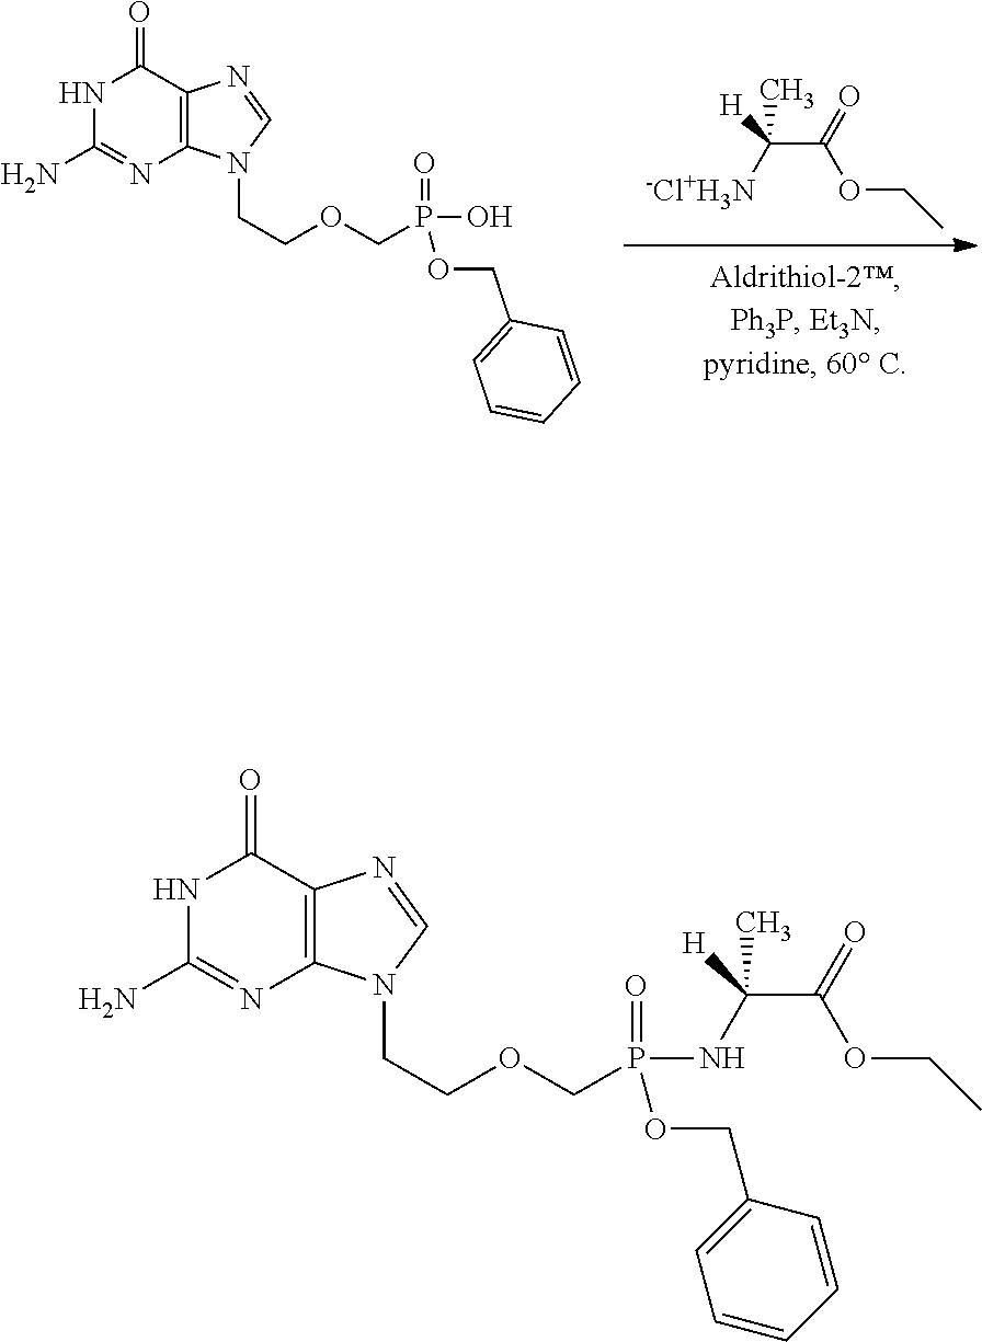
N1C(N)=NC2=C(C1=O)N=CN2CCOCP(=O)(O)OCC1=CC=CC=C1.C(C(=O)OCC)([-Cl+H3N])([H])C.N1C(N)=NC2=C(C1=O)N=CN2CCOCP(=O)(OCC1=CC=CC=C1)NC(C(=O)OCC)([H])C
